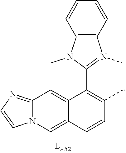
C1(C2=C(C)C=CC3=CN4C(=NC=C4)C=C23)=N(C)C2=C(N1C)C=CC=C2
